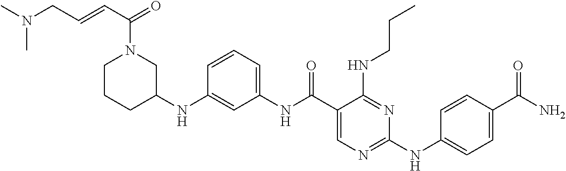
C1(NC2CN(C(=O)C=CCN(C)C)CCC2)=CC(NC(C2=CN=C(NC3=CC=C(C(N)=O)C=C3)N=C2NCCC)=O)=CC=C1
